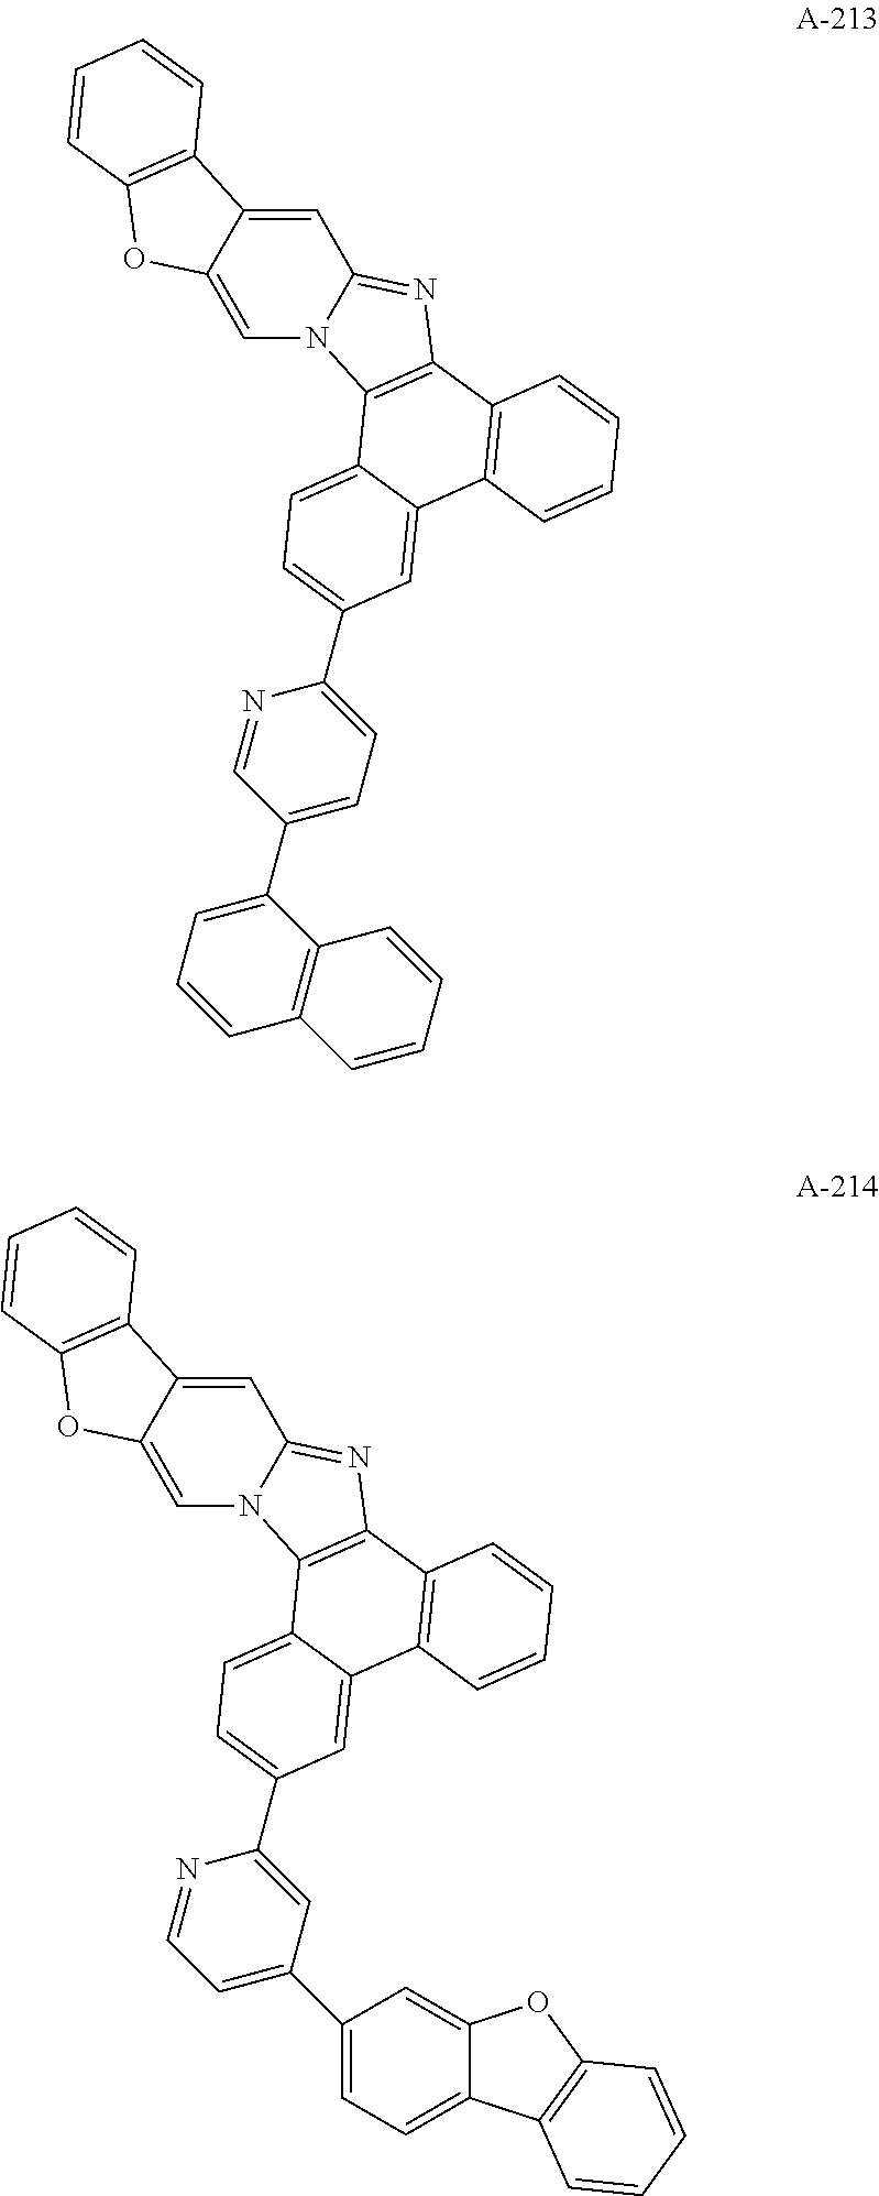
C12=CN3C(=NC4=C3C3=CC=C(C5=CC=C(C6=CC=CC7=C6C=CC=C7)C=N5)C=C3C3=C4C=CC=C3)C=C1C1=C(O2)C=CC=C1.C12=CN3C(=NC4=C3C3=CC=C(C5=CC(C6=CC=C7C(=C6)OC6=C7C=CC=C6)=CC=N5)C=C3C3=C4C=CC=C3)C=C1C1=C(O2)C=CC=C1
